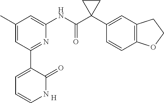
[H].C1(C)=CC(C2=CC=CNC2=O)=NC(NC(C2(C3=CC4=C(C=C3)OCC4)CC2)=O)=C1
